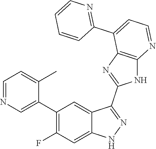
C1=NC=C(C2=C(F)C=C3C(=C2)C(C2=NC4=C(N2)N=CC=C4C2=NC=CC=C2)=NN3)C(C)=C1
